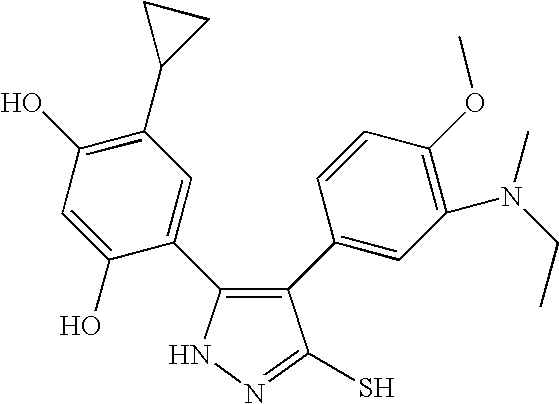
N1N=C(S)C(C2=CC(N(CC)C)=C(OC)C=C2)=C1C1=CC(C2CC2)=C(O)C=C1O
